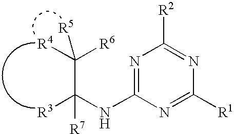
N1=C(NC(C([R4])([R6])[R5])([R3])[R7])N=C([R1])N=C1[R2]
